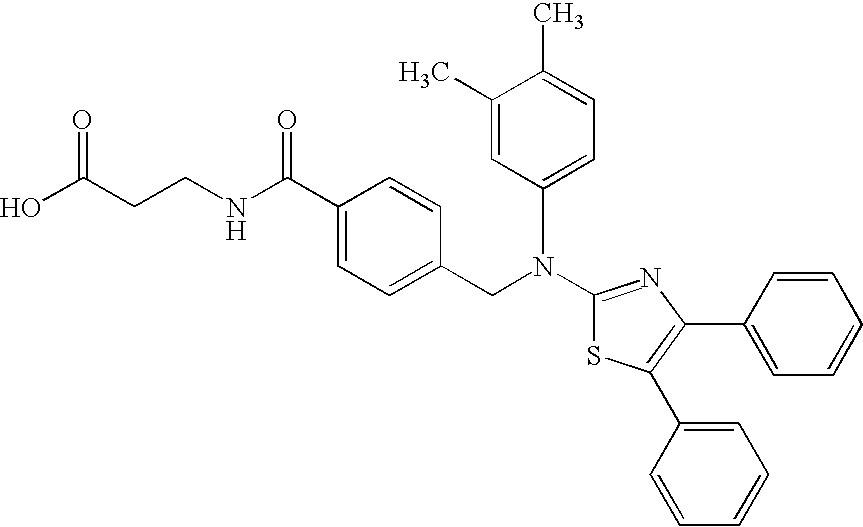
N(C1=NC(C2=CC=CC=C2)=C(C2=CC=CC=C2)S1)(CC1=CC=C(C(NCCC(O)=O)=O)C=C1)C1=CC=C(C)C(C)=C1
